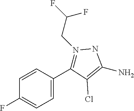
FC1=CC=C(C2=N(CC(F)F)NC(N)=C2Cl)C=C1
